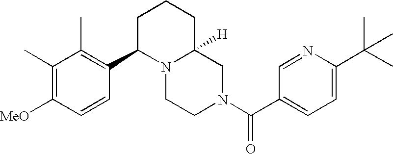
C1=C(C(C)(C)C)N=CC(C(N2CC3([H])N(CC2)C(C2=C(C)C(C)=C([MeO])C=C2)CCC3)=O)=C1
